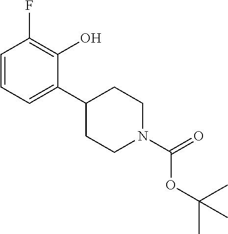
C1=CC=C(C2CCN(C(OC(C)(C)C)=O)CC2)C(O)=C1F
